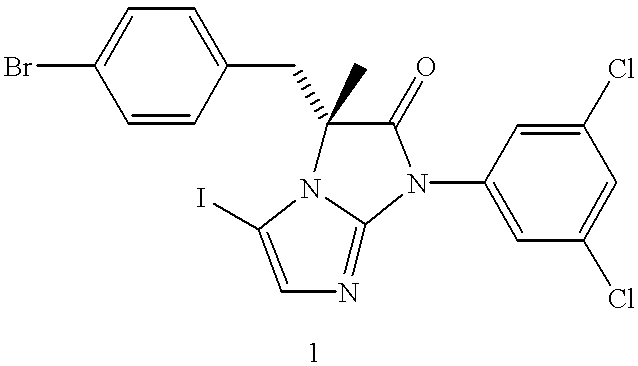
C1=C(Br)C=CC(CC2(C)N3C(=NC=C3I)N(C3=CC(Cl)=CC(Cl)=C3)C2=O)=C1
